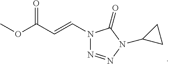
COC(C=CN1N=NN(C2CC2)C1=O)=O
